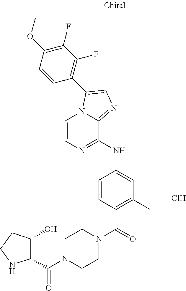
Cl.C1=CN=C(NC2=CC(C)=C(C(=O)N3CCN(C(C4C(O)CCN4)=O)CC3)C=C2)C2=NC=C(C3=C(F)C(F)=C(OC)C=C3)N12
